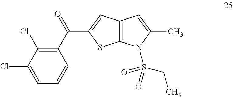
C1(C(=O)C2=CC3=C(S2)N(S(CC)(=O)=O)C(C)=C3)=C(Cl)C(Cl)=CC=C1
